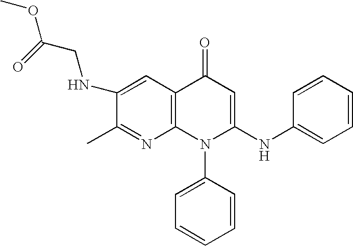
C1(C)=NC2=C(C=C1NCC(OC)=O)C(=O)C=C(NC1=CC=CC=C1)N2C1=CC=CC=C1
